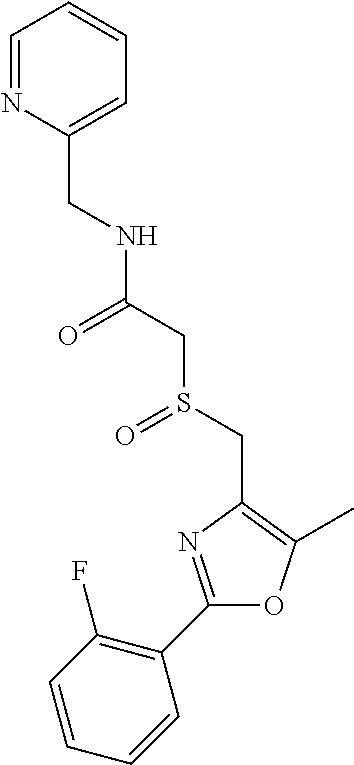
C(C1=CC=CC=N1)NC(CS(CC1=C(C)OC(C2=C(F)C=CC=C2)=N1)=O)=O
